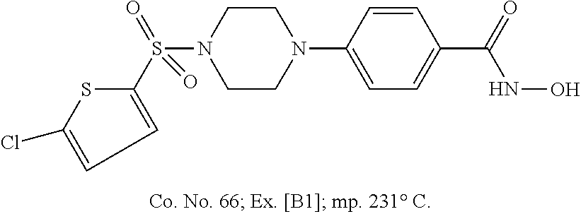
N1(C2=CC=C(C(=O)NO)C=C2)CCN(S(C2=CC=C(Cl)S2)(=O)=O)CC1
